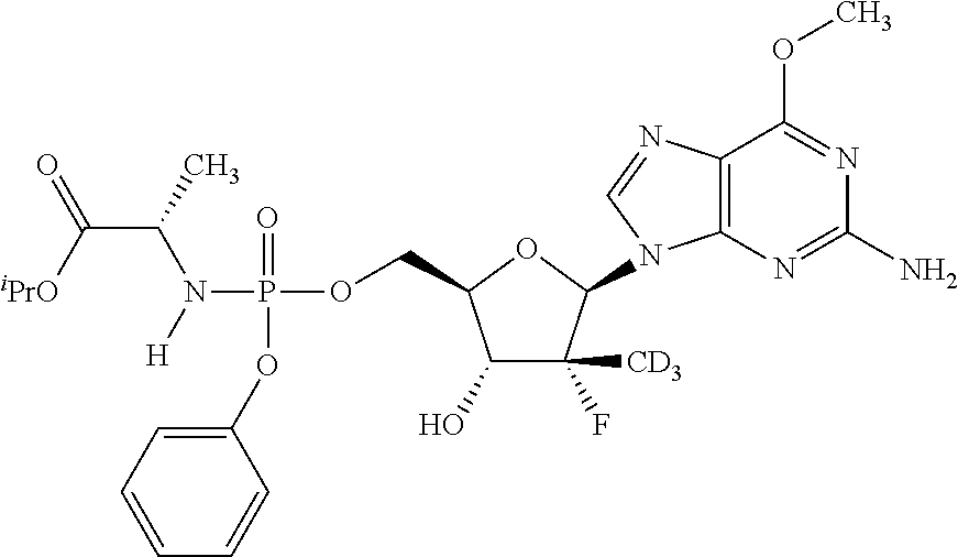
C1=CC=C(OP(N([H])C(C([iPrO])=O)C)(OCC2C(O)C(F)([CD3])C(N3C4=C(N=C3)C(OC)=NC(N)=N4)O2)=O)C=C1
